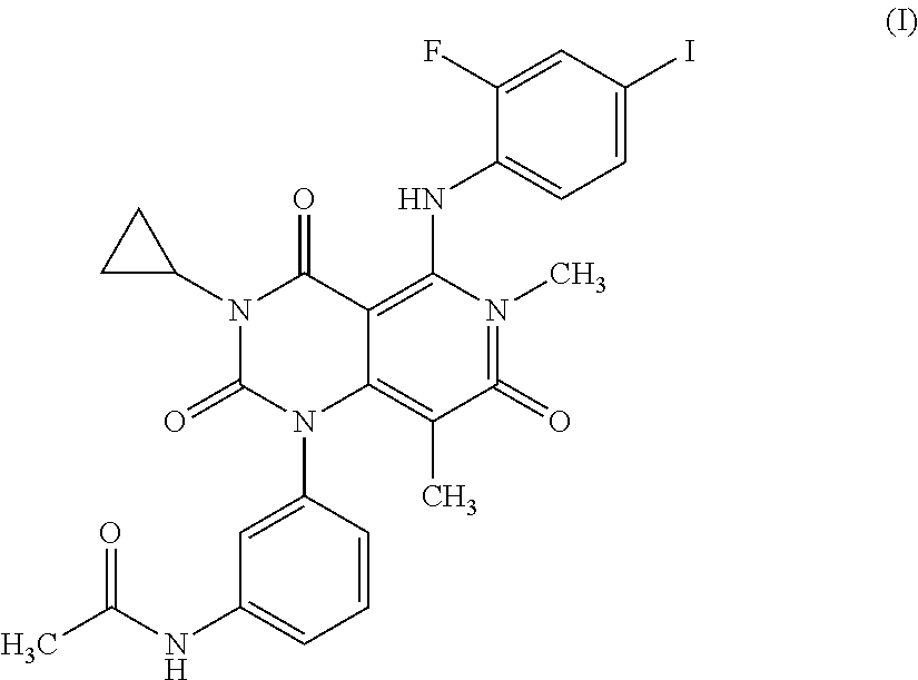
N1(C2CC2)C(=O)N(C2=CC(NC(=O)C)=CC=C2)C2=C(C)C(=O)=N(C)C(NC3=CC=C(I)C=C3F)=C2C1=O
